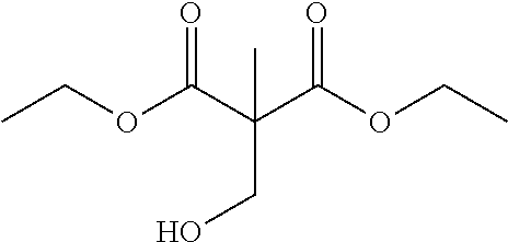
CCOC(C(C(OCC)=O)(CO)C)=O
